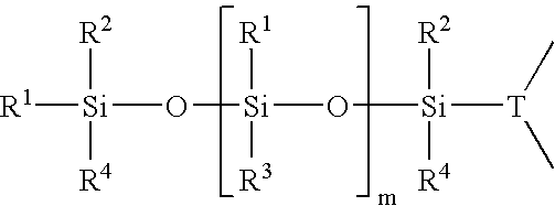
[Si](O[Si](O[Si]([T](C)C)([R2])[R4])([R1])[R3])([R1])([R2])[R4]
